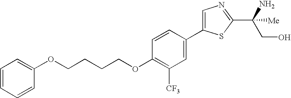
O(CCCCOC1=C([CF3])C=C(C2=CN=C(C(CO)(N)[Me])S2)C=C1)C1=CC=CC=C1
